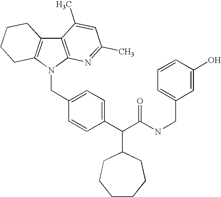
C12=C(N(CC3=CC=C(C(C(NCC4=CC=CC(O)=C4)=O)C4CCCCCC4)C=C3)C3=C1CCCC3)N=C(C)C=C2C
